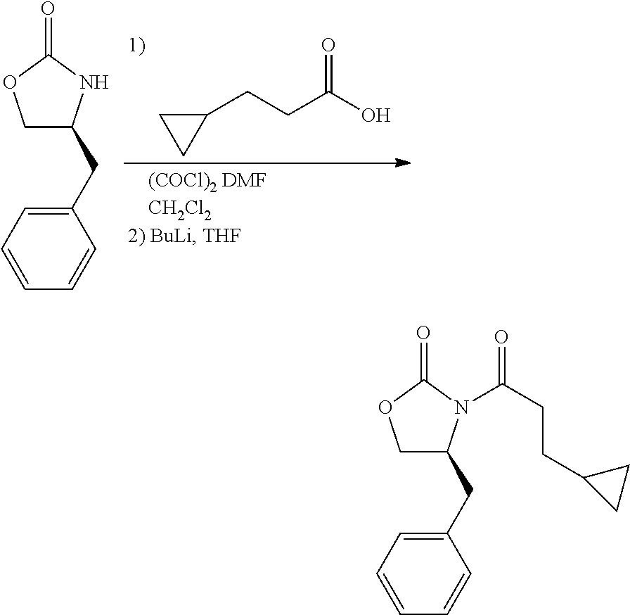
C1(CCC(=O)O)CC1.C1(CC2COC(=O)N2)=CC=CC=C1.C1(CC2COC(=O)N2C(=O)CCC2CC2)=CC=CC=C1
